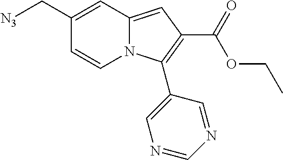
C1(C[N3])=CC2=CC(C(=O)OCC)=C(C3=CN=CN=C3)N2C=C1
